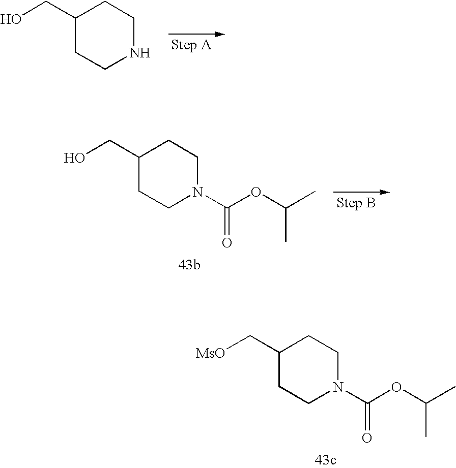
C1(CO)CCNCC1.C1(CO)CCN(C(OC(C)C)=O)CC1.C1(C[MsO])CCN(C(OC(C)C)=O)CC1
